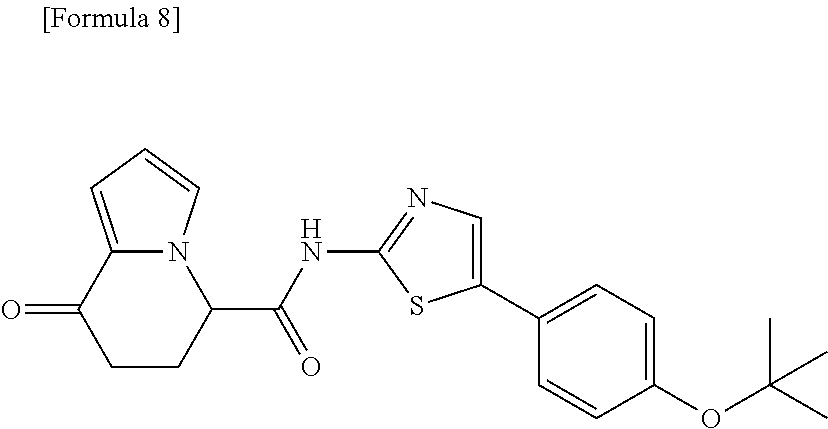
N12C(=CC=C1)C(=O)CCC2C(NC1=NC=C(C2=CC=C(OC(C)(C)C)C=C2)S1)=O
